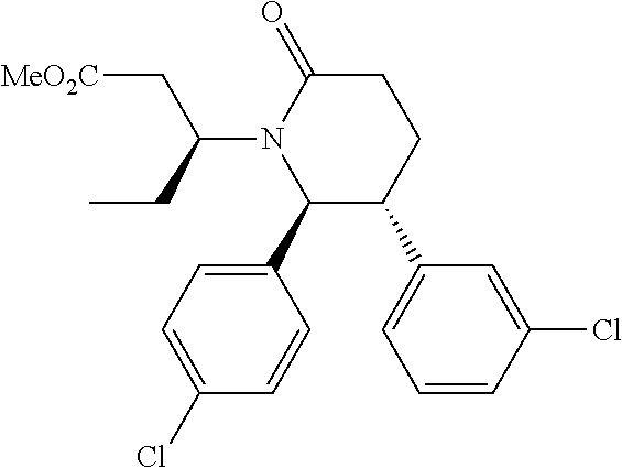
C1C(=O)N(C(CC)C[MeO2C])C(C2=CC=C(Cl)C=C2)C(C2=CC=CC(Cl)=C2)C1
